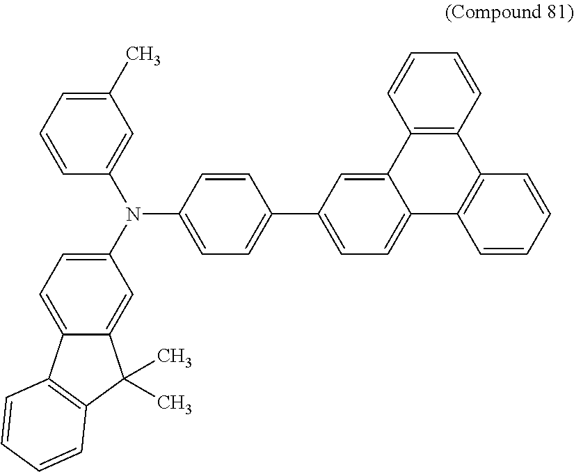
C12=C(C=CC=C1)C1=C(C3=CC(C4=CC=C(N(C5=CC=C6C(=C5)C(C)(C)C5=C6C=CC=C5)C5=CC(C)=CC=C5)C=C4)=CC=C23)C=CC=C1
